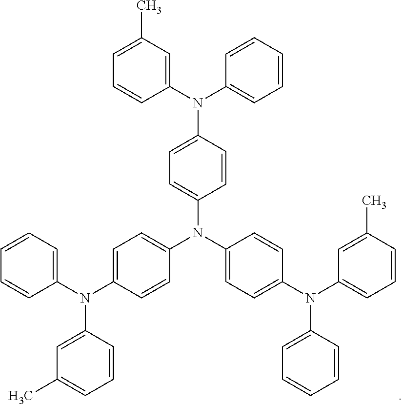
C1(N(C2=CC=CC=C2)C2=CC=C(N(C3=CC=C(N(C4=CC=CC=C4)C4=CC(C)=CC=C4)C=C3)C3=CC=C(N(C4=CC=CC(C)=C4)C4=CC=CC=C4)C=C3)C=C2)=CC(C)=CC=C1
